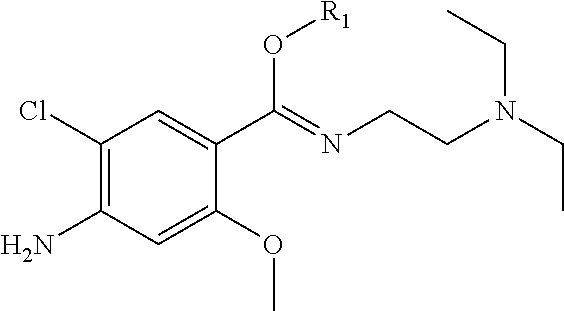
C1(Cl)=C(N)C=C(OC)C(C(=NCCN(CC)CC)O[R1])=C1
